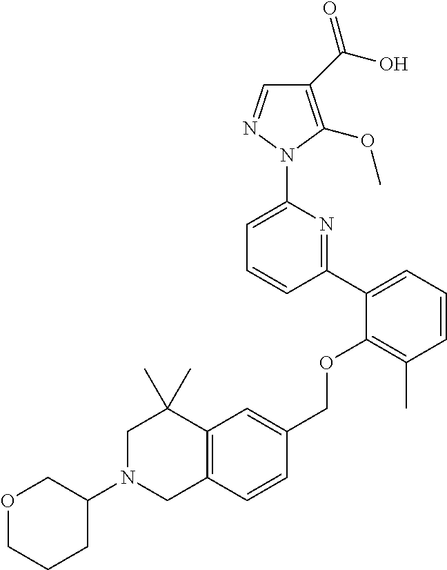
C1(C(O)=O)=C(OC)N(C2=CC=CC(C3=CC=CC(C)=C3OCC3=CC4=C(C=C3)CN(C3COCCC3)CC4(C)C)=N2)N=C1
